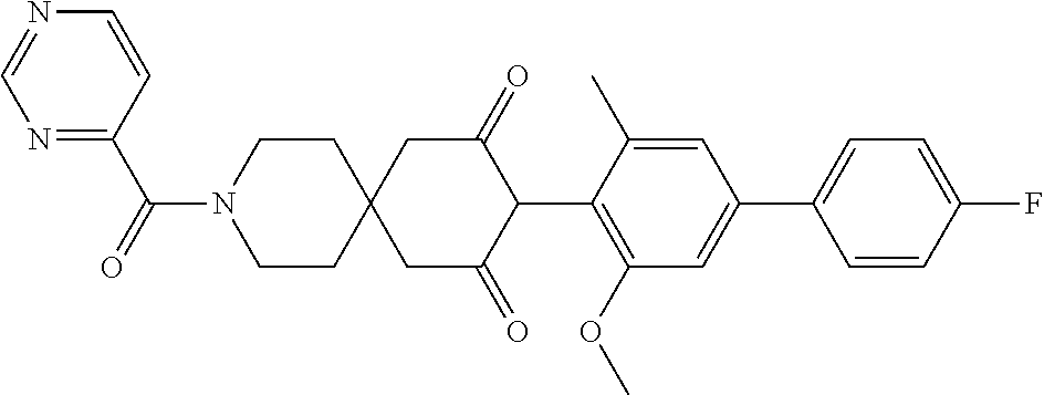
C1(OC)=C(C2C(=O)CC3(CC2=O)CCN(C(C2=NC=NC=C2)=O)CC3)C(C)=CC(C2=CC=C(F)C=C2)=C1
